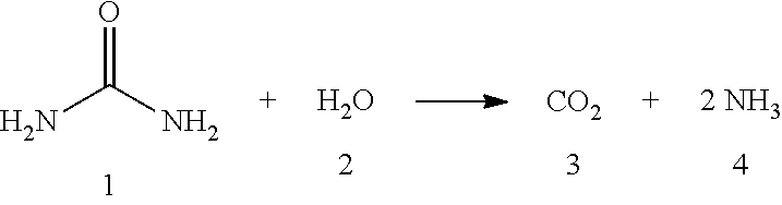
[CO2].O.O=C(N)N
